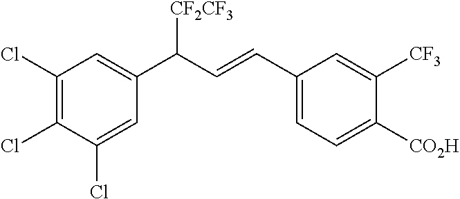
C1(Cl)=C(Cl)C(Cl)=CC(C(C=CC2=CC=C([CO2H])C([CF3])=C2)[CF2CF3])=C1
